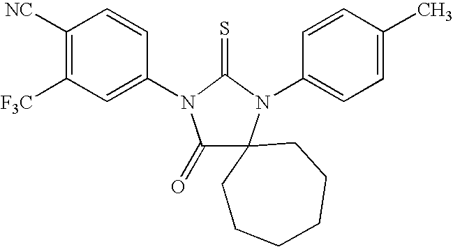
C1([NC])=C([F3C])C=C(N2C(=O)C3(N(C4=CC=C(C)C=C4)C2=S)CCCCCC3)C=C1
